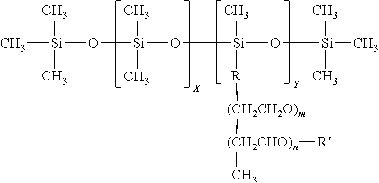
C[Si](C)(C)O[Si](O[Si](C)([R][(CH2CH2O)m][(CH2CHO)n]([R])C)O[Si](C)(C)C)(C)C
